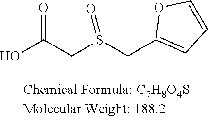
S(=O)(CC1=CC=CO1)CC(=O)O
